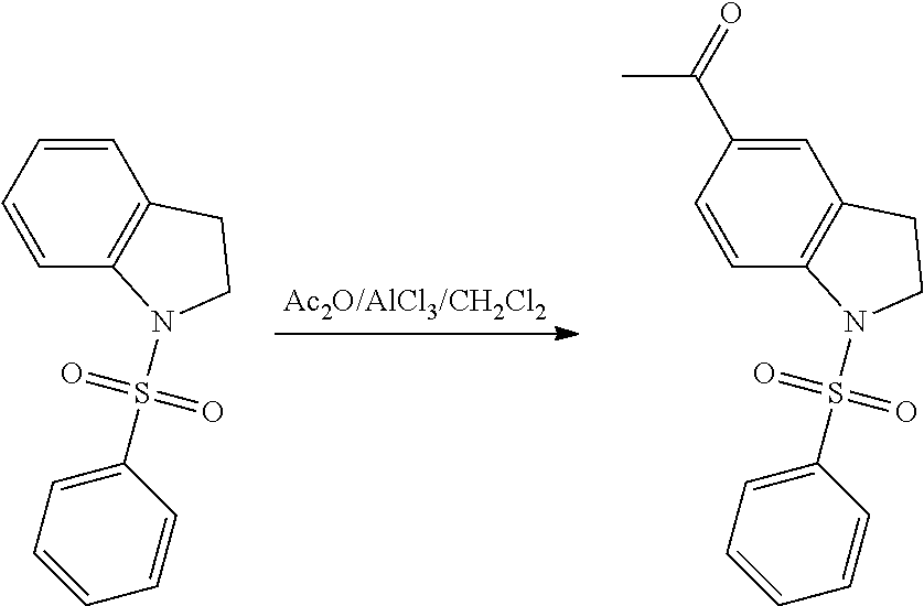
C1=CC=CC2=C1N(S(C1=CC=CC=C1)(=O)=O)CC2.C1=CC(C(C)=O)=CC2=C1N(S(C1=CC=CC=C1)(=O)=O)CC2
